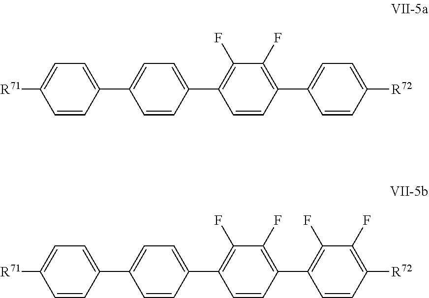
[R71]C1=CC=C(C2=CC=C(C3=C(F)C(F)=C(C4=CC=C([R72])C=C4)C=C3)C=C2)C=C1.[R71]C1=CC=C(C2=CC=C(C3=C(F)C(F)=C(C4=C(F)C(F)=C([R72])C=C4)C=C3)C=C2)C=C1
